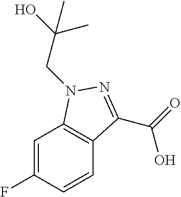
C1=C(F)C=CC2=C1N(CC(O)(C)C)N=C2C(=O)O
